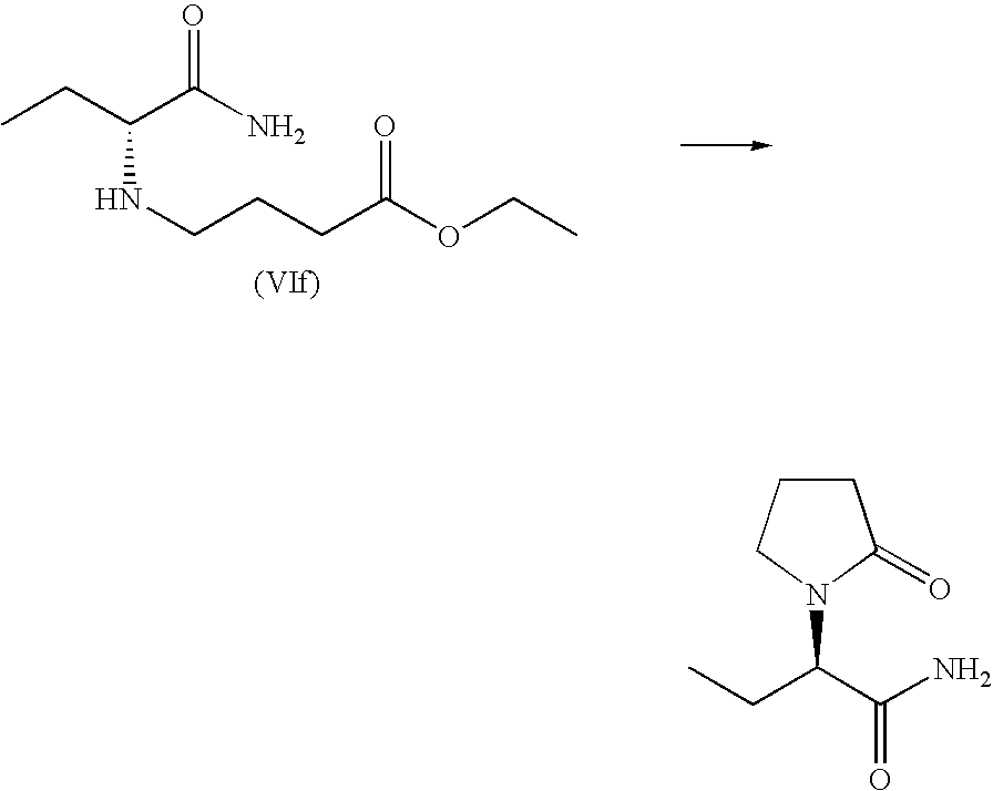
C1CCN(C(CC)C(N)=O)C1=O.CCC(C(N)=O)NCCCC(OCC)=O
